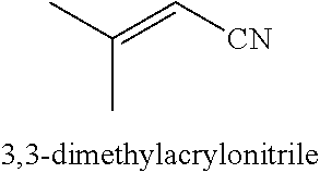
C(=C[CN])(C)C
